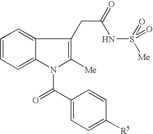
C1=CC=C2C(=C1)C(CC(=O)NS(=O)(=O)[Me])=C([Me])N2C(C1=CC=C([R5])C=C1)=O
